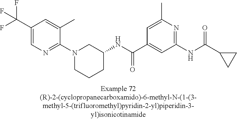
C1(C(F)(F)F)=CN=C(N2CCCC(NC(C3=CC(NC(C4CC4)=O)=NC(C)=C3)=O)C2)C(C)=C1
